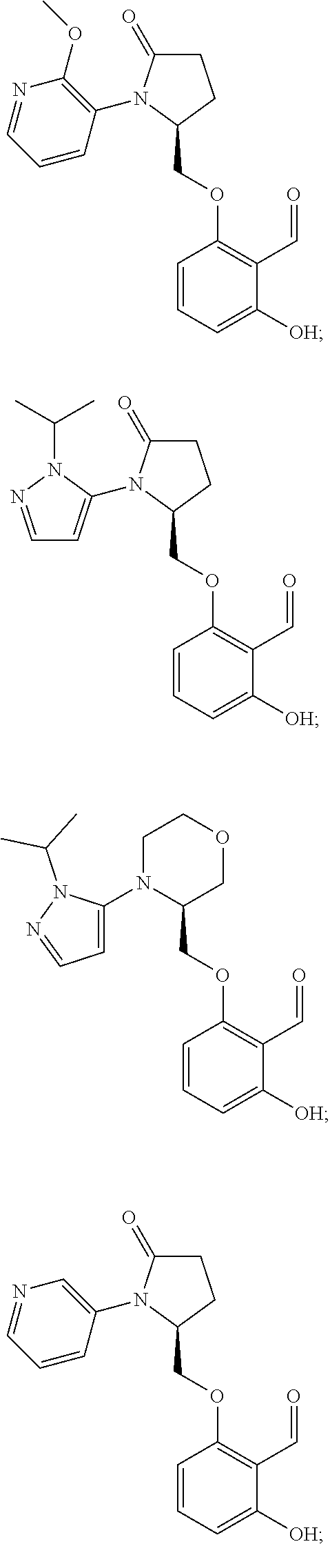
C1(COC2=C(C=O)C([OH])=CC=C2)CCC(=O)N1C1=C(OC)N=CC=C1.C1(COC2=C(C=O)C([OH])=CC=C2)CCC(=O)N1C1=CC=NN1C(C)C.C1(COC2=C(C=O)C([OH])=CC=C2)COCCN1C1=CC=NN1C(C)C.C1(COC2=C(C=O)C([OH])=CC=C2)CCC(=O)N1C1=CN=CC=C1
